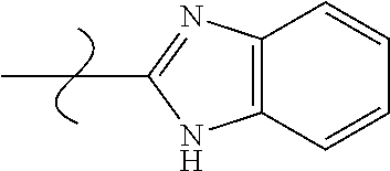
C12=C(C=CC=C1)NC(CC)=N2
